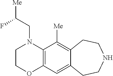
C1COC2=C(N1CC([Me])F)C([Me])=C1C(=C2)CCNCC1
